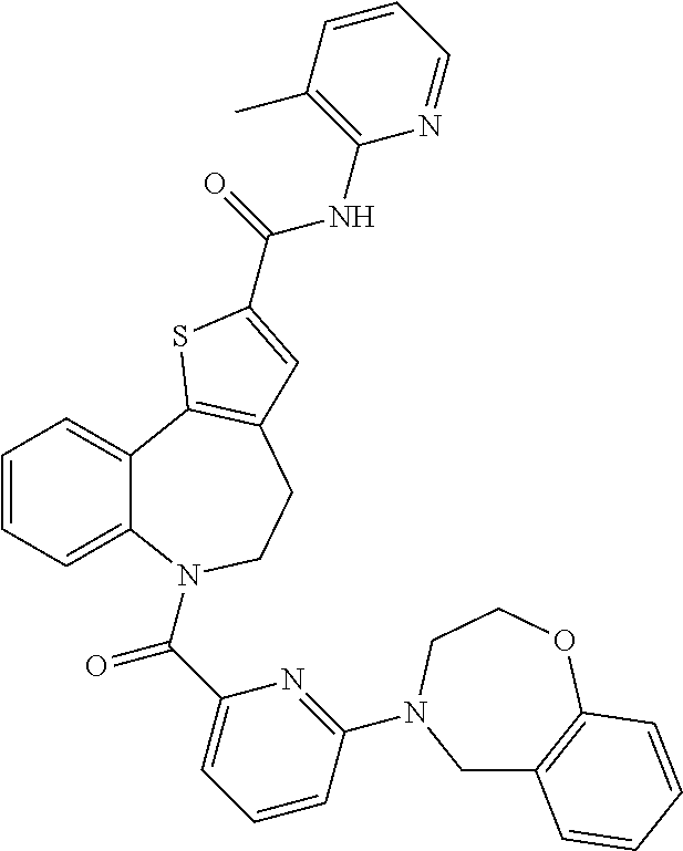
C1=CC=C2C(=C1)C1=C(CCN2C(C2=CC=CC(N3CC4=C(OCC3)C=CC=C4)=N2)=O)C=C(C(NC2=C(C)C=CC=N2)=O)S1
